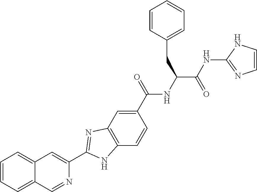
C1(C(NC(C(NC2=NC=CN2)=O)CC2=CC=CC=C2)=O)=CC2=C(C=C1)NC(C1=CC3=CC=CC=C3C=N1)=N2
